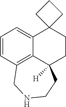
C1=CC2=C3C(=C1)C1(CCC3([H])CCNC2)CCC1
